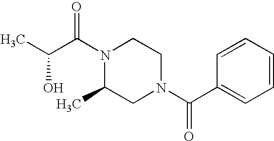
OC(C(N1C(C)CN(C(C2=CC=CC=C2)=O)CC1)=O)C
